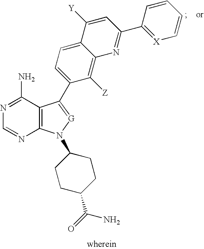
N1=C(N)C2=C(N=C1)N(C1CCC(C(N)=O)CC1)[G]=C2C1=CC=C2C(=C1[Z])N=C(C1=[X]C=CC=C1)C=C2[Y]
